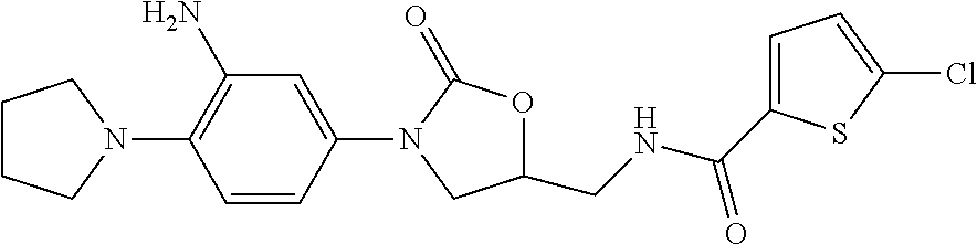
C1CCN(C2=C(N)C=C(N3CC(CNC(=O)C4=CC=C(Cl)S4)OC3=O)C=C2)C1
